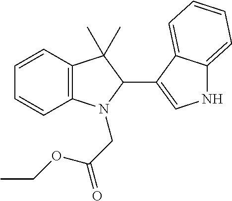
C12=C(C=CC=C1)C(C)(C)C(C1=CNC3=CC=CC=C13)N2CC(=O)OCC
